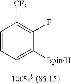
C1=CC=C([Bpin/H])C(F)=C1[CF3]
